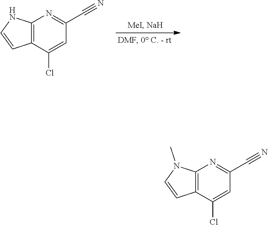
C12=C(C(Cl)=CC(C#N)=N1)C=CN2C.C12=C(C(Cl)=CC(C#N)=N1)C=CN2
